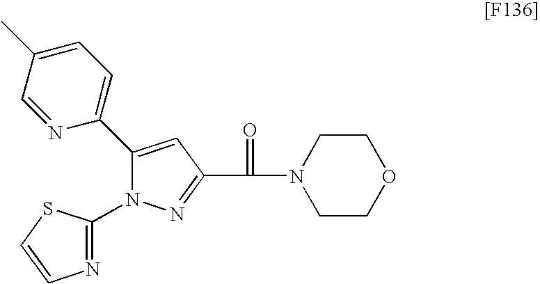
C1=C(C)C=NC(C2=CC(C(=O)N3CCOCC3)=NN2C2=NC=CS2)=C1
